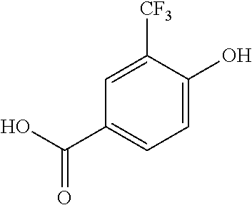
C1=C([CF3])C(O)=CC=C1C(O)=O
